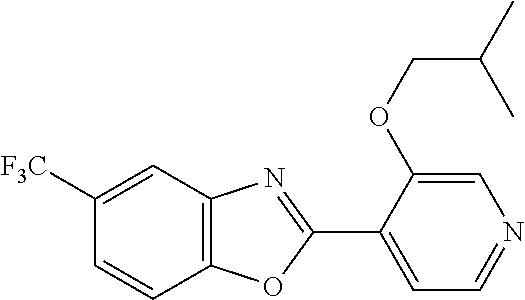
C12=C(C=C([F3C])C=C1)N=C(C1=CC=NC=C1OCC(C)C)O2
